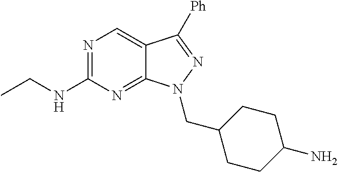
N1=C(NCC)N=C2C(=C1)C([Ph])=NN2CC1CCC(N)CC1
